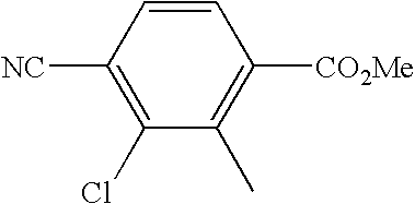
C1=CC([NC])=C(Cl)C(C)=C1[CO2Me]
